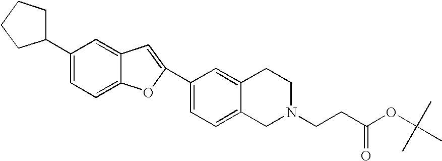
C1(C2=CC=C3C(=C2)C=C(C2=CC=C4C(=C2)CCN(CCC(OC(C)(C)C)=O)C4)O3)CCCC1
